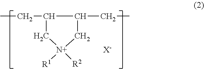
CCC1C(CC)C[N+]([R2])([R1])C1.[X-]
